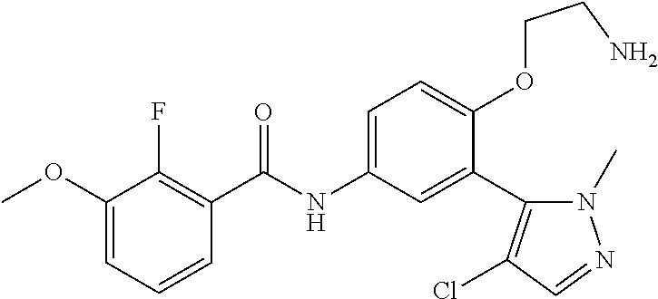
C1=CC=C(OC)C(F)=C1C(=O)NC1=CC=C(OCCN)C(C2=C(Cl)C=NN2C)=C1
